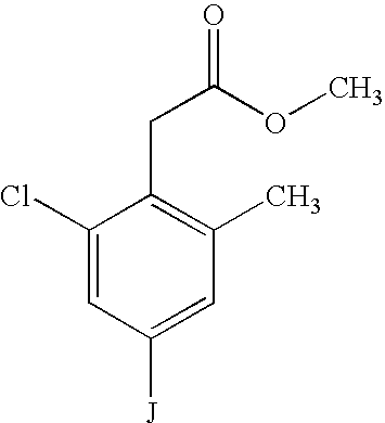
C1(Cl)=CC([J])=CC(C)=C1CC(=O)OC
